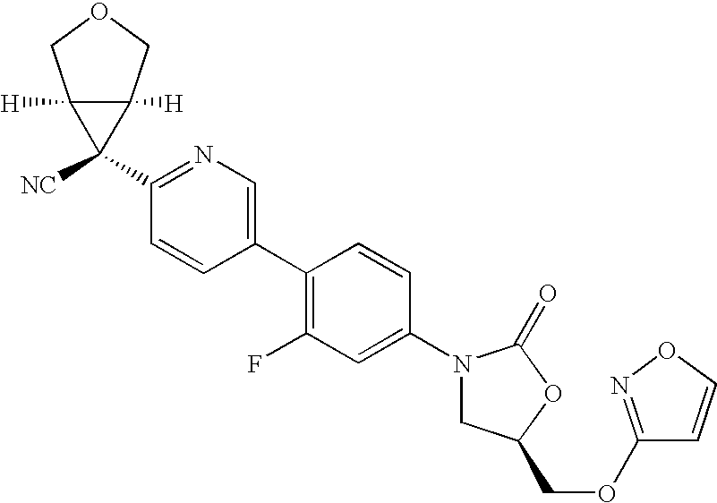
C1(N2CC(COC3=NOC=C3)OC2=O)=CC(F)=C(C2=CN=C(C3([NC])C4([H])C3([H])COC4)C=C2)C=C1
